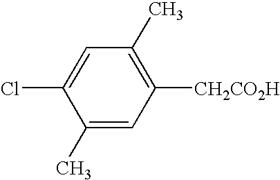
C1([CH2CO2H])=C(C)C=C(Cl)C(C)=C1
